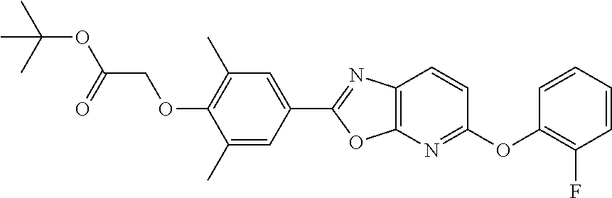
C1=C(C2=NC3=C(O2)N=C(OC2=C(F)C=CC=C2)C=C3)C=C(C)C(OCC(OC(C)(C)C)=O)=C1C
